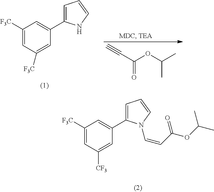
C1([F3C])=CC([CF3])=CC(C2=CC=CN2C=CC(OC(C)C)=O)=C1.C(C(OC(C)C)=O)#C.C1([F3C])=CC([F3C])=CC(C2=CC=CN2)=C1
